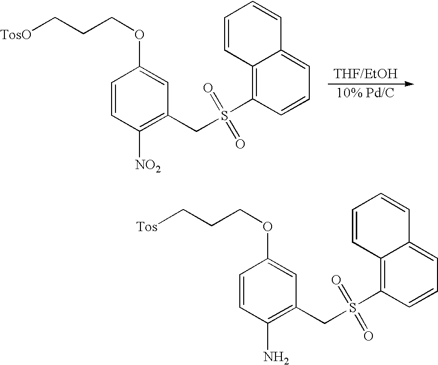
C1=CC([NO2])=C(CS(C2=C3C(=CC=C2)C=CC=C3)(=O)=O)C=C1OCCC[TosO].C1=CC(N)=C(CS(C2=C3C(=CC=C2)C=CC=C3)(=O)=O)C=C1OCCC[Tos]
